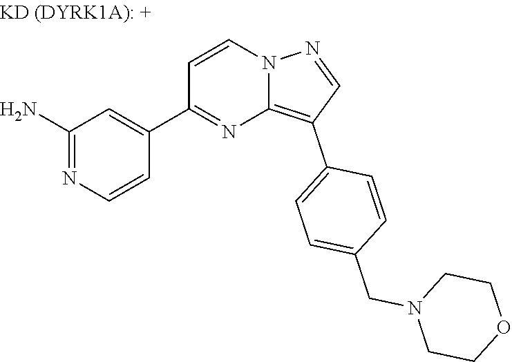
C1(N)=NC=CC(C2=NC3=C(C4=CC=C(CN5CCOCC5)C=C4)C=NN3C=C2)=C1
